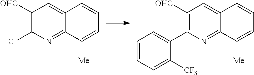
ClC1=C([OHC])C=C2C(=N1)C([Me])=CC=C2.C1=CC=C([CF3])C(C2=C([OHC])C=C3C(=N2)C([Me])=CC=C3)=C1
